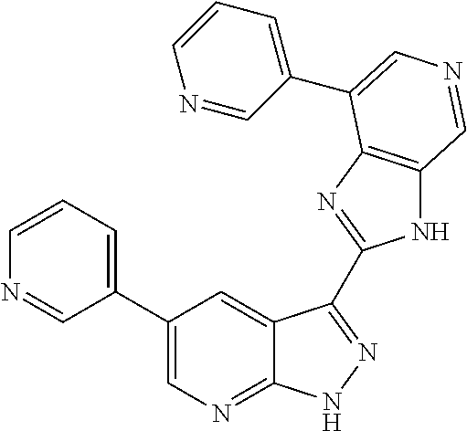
C1(C2=CN=C3C(=C2)C(C2=NC4=C(N2)C=NC=C4C2=CC=CN=C2)=NN3)=CC=CN=C1
